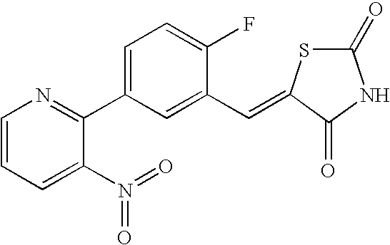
C1=CC=C(N(=O)=O)C(C2=CC=C(F)C(C=C3C(=O)NC(=O)S3)=C2)=N1
